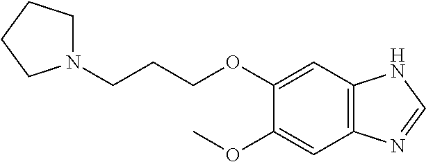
C1(OC)=CC2=C(C=C1OCCCN1CCCC1)NC=N2
